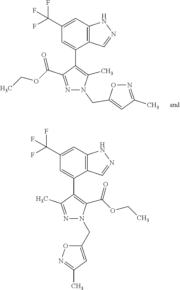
C1(C(F)(F)F)=CC2=C(C=NN2)C(C2=C(C)N(CC3=CC(C)=NO3)N=C2C(OCC)=O)=C1.C1(C(F)(F)F)=CC2=C(C=NN2)C(C2=C(C(OCC)=O)N(CC3=CC(C)=NO3)N=C2C)=C1
